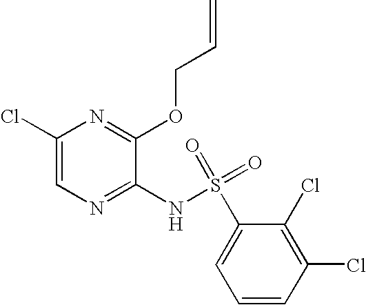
C1(Cl)=CN=C(NS(C2=CC=CC(Cl)=C2Cl)(=O)=O)C(OCC=C)=N1
